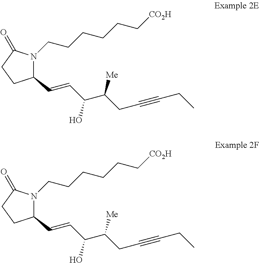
C1(C=CC(O)C([Me])CC#CCC)N(CCCCCC[CO2H])C(=O)CC1.C1(C=CC(O)C([Me])CC#CCC)N(CCCCCC[CO2H])C(=O)CC1
